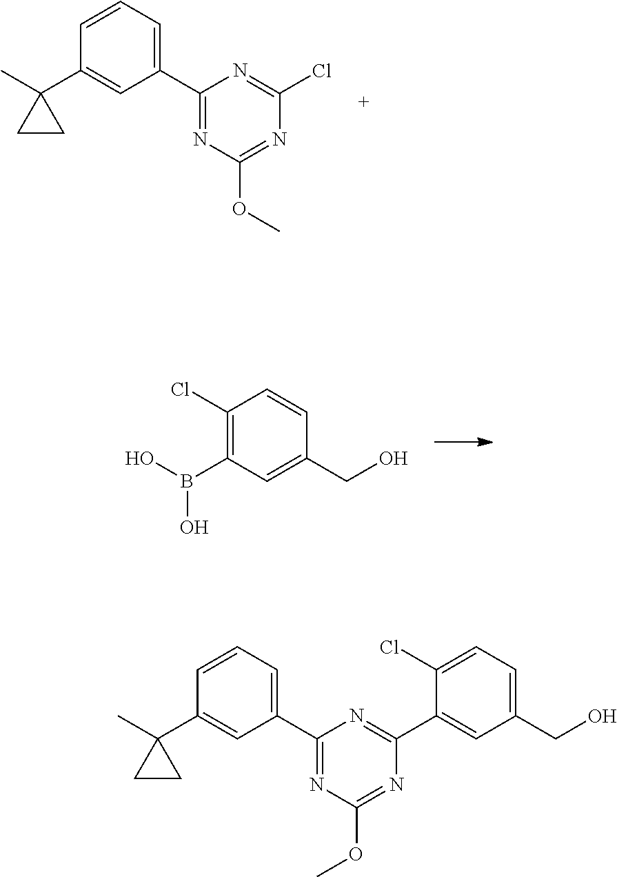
C1=CC=C(C2=NC(OC)=NC(Cl)=N2)C=C1C1(C)CC1.C1(Cl)=C(B(O)O)C=C(CO)C=C1.C1=CC=C(C2=NC(OC)=NC(C3=CC(CO)=CC=C3Cl)=N2)C=C1C1(C)CC1
